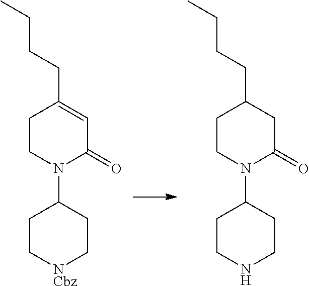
C1CNCCC1N1C(=O)CC(CCCC)CC1.C1C[NCbz]CCC1N1C(=O)C=C(CCCC)CC1
